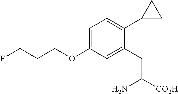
C1=C(OCCCF)C=C(CC([CO2H])N)C(C2CC2)=C1
